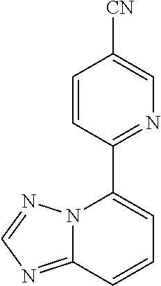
C12=NC=NN1C(C1=NC=C([CN])C=C1)=CC=C2
